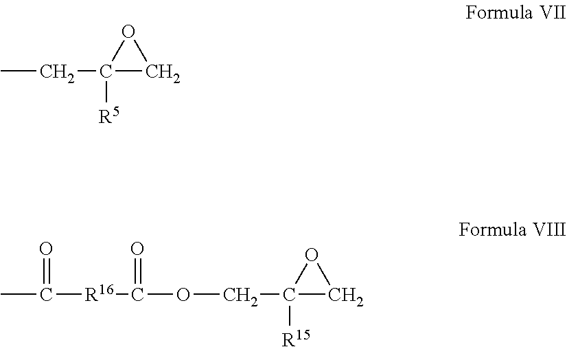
CCC1([R5])CO1.CC(=O)[R16]C(=O)OCC1([R15])CO1
